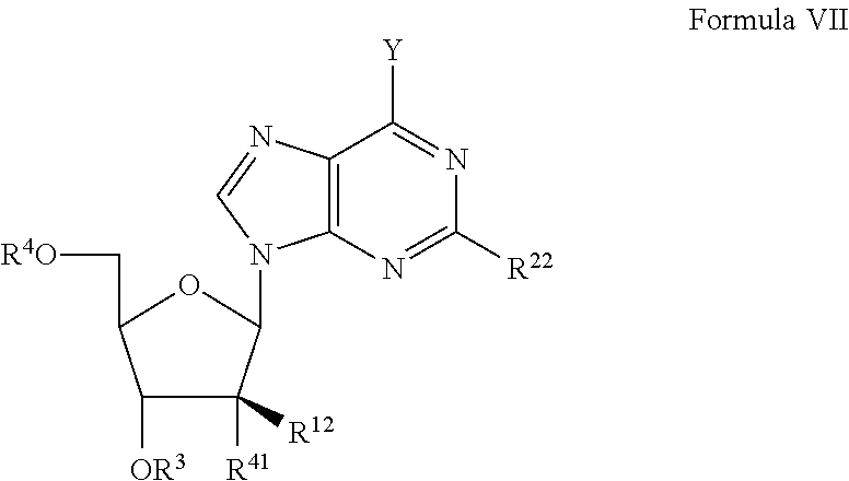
C1([OR3])C([R41])([R12])C(N2C3=C(N=C2)C([Y])=NC([R22])=N3)OC1C[R4O]
